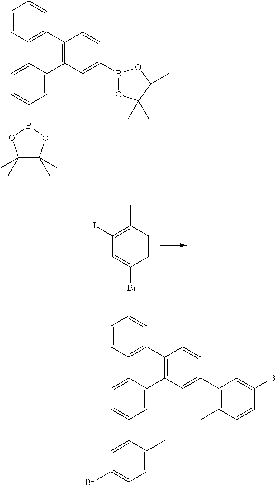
C1=CC2=C(C=C1)C1=C(C3=CC(B4OC(C)(C)C(C)(C)O4)=CC=C23)C=C(B2OC(C)(C)C(C)(C)O2)C=C1.C1=CC(C)=C(I)C=C1Br.C1=CC2=C(C=C1)C1=C(C3=CC(C4=CC(Br)=CC=C4C)=CC=C23)C=C(C2=C(C)C=CC(Br)=C2)C=C1
